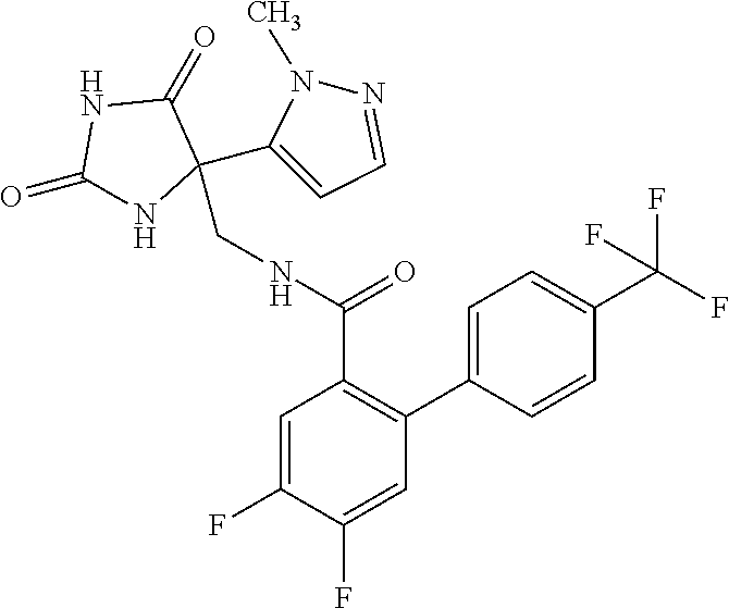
C1(=O)NC(CNC(C2=C(C3=CC=C(C(F)(F)F)C=C3)C=C(F)C(F)=C2)=O)(C2=CC=NN2C)C(=O)N1
